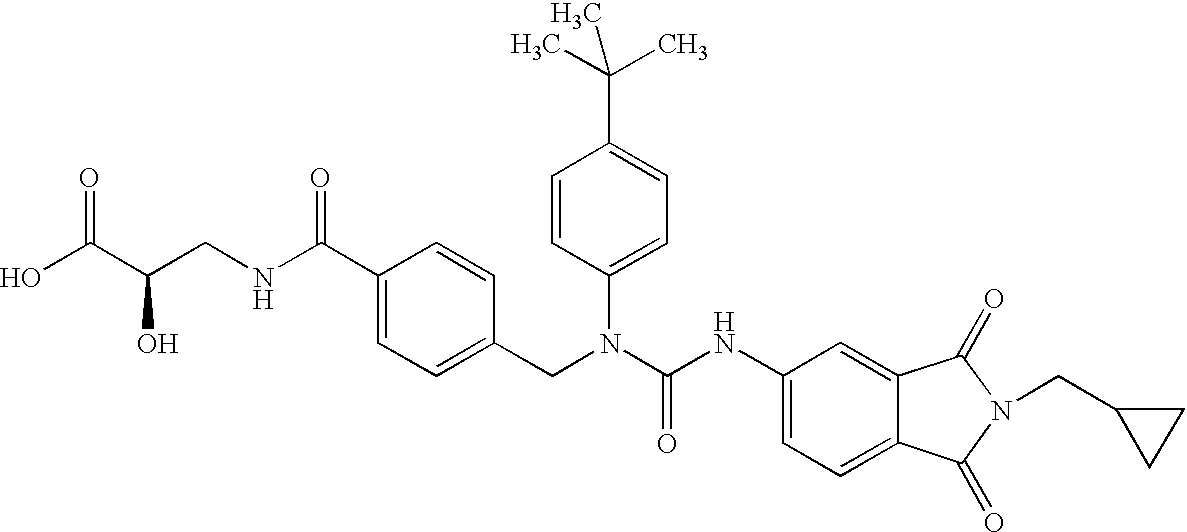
OC(C(CNC(C1=CC=C(CN(C(NC2=CC=C3C(=C2)C(=O)N(CC2CC2)C3=O)=O)C2=CC=C(C(C)(C)C)C=C2)C=C1)=O)O)=O
